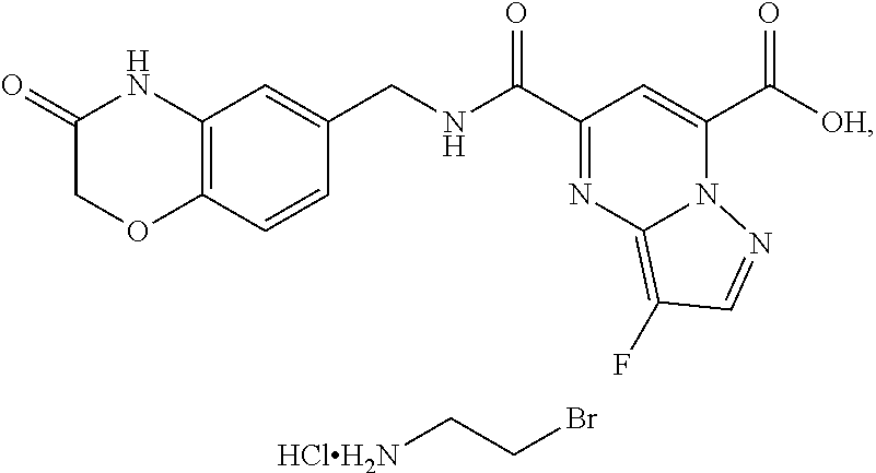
C(C1=NC2=C(F)C=NN2C(C(=O)[OH])=C1)(=O)NCC1=CC2=C(C=C1)OCC(=O)N2.C(C[HClH2N])Br
